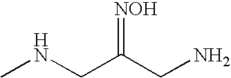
CNCC(CN)=[NOH]
